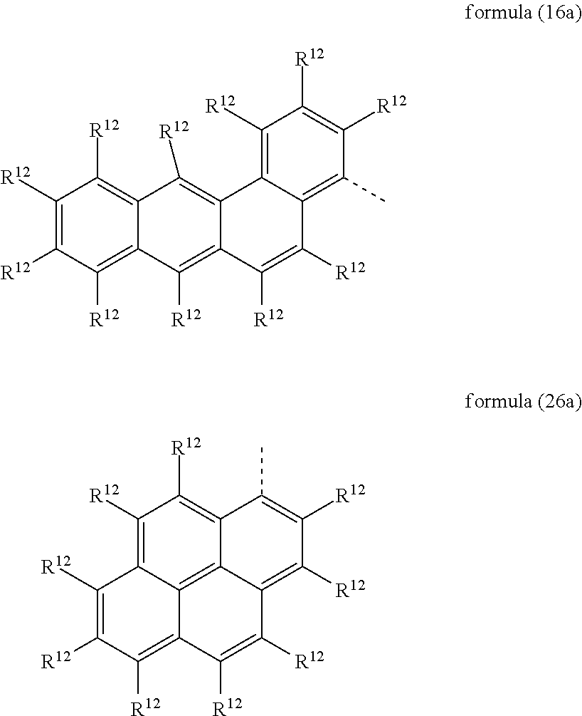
C12=C([R12])C([R12])=C([R12])C([R12])=C1C([R12])=C1C(=C2[R12])C2=C([R12])C([R12])=C([R12])C(C)=C2C([R12])=C1[R12].C1([R12])=C2C3=C4C(=C1[R12])C(C)=C([R12])C([R12])=C4C([R12])=C([R12])C3=C([R12])C([R12])=C2[R12]
